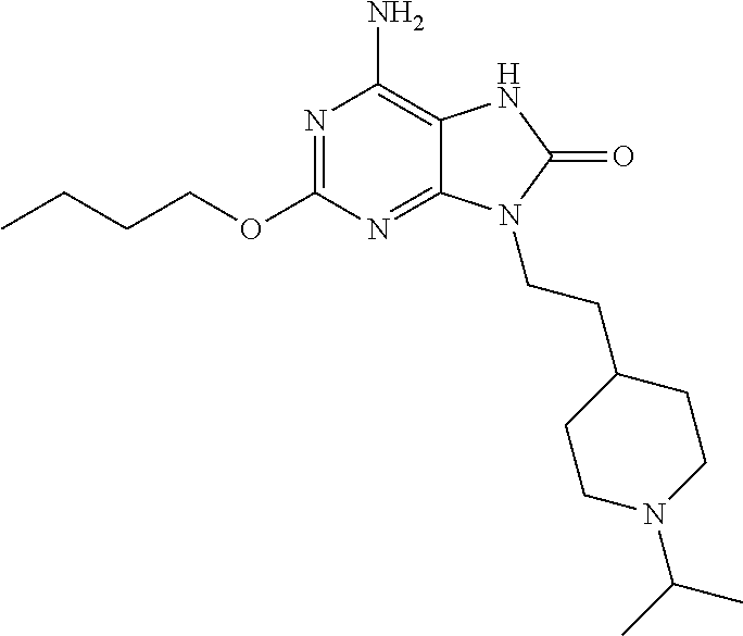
N1=C(OCCCC)N=C2C(=C1N)NC(=O)N2CCC1CCN(C(C)C)CC1
